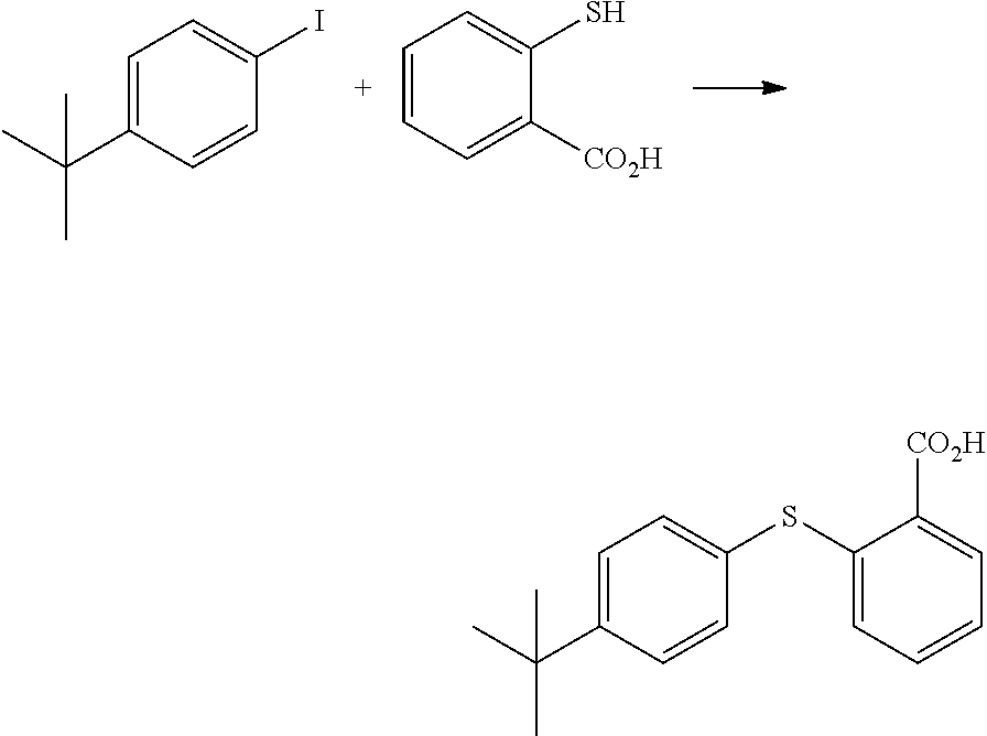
C1=C(C(C)(C)C)C=CC(I)=C1.C1=CC=C([CO2H])C(S)=C1.C1=C(C(C)(C)C)C=CC(SC2=CC=CC=C2[CO2H])=C1
